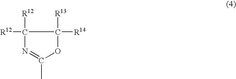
[R12]C1([R12])C([R13])([R14])OC(C)=N1
